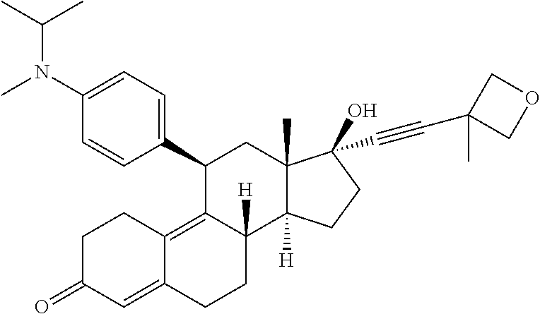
N(C(C)C)(C1=CC=C(C2C3=C4C(=CC(=O)CC4)CCC3([H])C3([H])C(C)(C2)C(O)(C#CC2(C)COC2)CC3)C=C1)C
